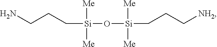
NCCC[Si](O[Si](CCC[NH2])([Me])[Me])([Me])[Me]
